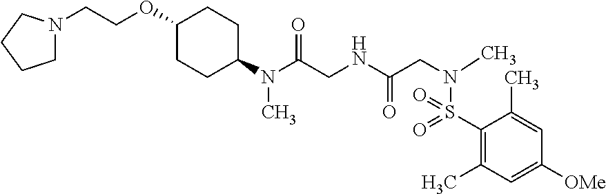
C1(N(C(CNC(CN(C)S(C2=C(C)C=C([OMe])C=C2C)(=O)=O)=O)=O)C)CCC(OCCN2CCCC2)CC1
